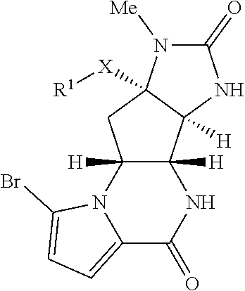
C12=CC=C(Br)N1C1([H])C([H])(NC2=O)C2([H])C([X][R1])(C1)N([Me])C(=O)N2
